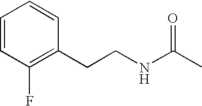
C1=CC(F)=C(CCNC(C)=O)C=C1
